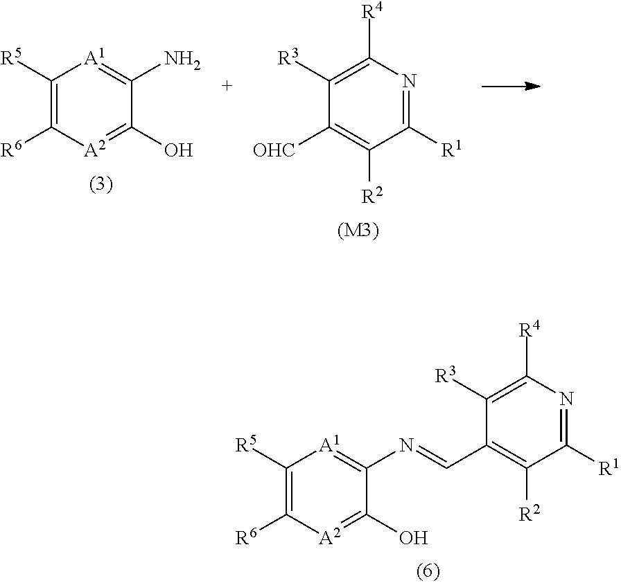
C1([R5])=C([R6])[A2]=C(O)C(N)=[A1]1.C1([R3])=C([R4])N=C([R1])C([R2])=C1[OHC].[(M3)].C1([R5])=C([R6])[A2]=C(O)C(N=CC2=C([R2])C([R1])=NC([R4])=C2[R3])=[A1]1
